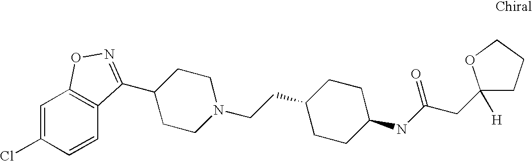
C1=C(Cl)C=CC2=C1ON=C2C1CCN(CCC2CCC(NC(CC3([H])CCCO3)=O)CC2)CC1
